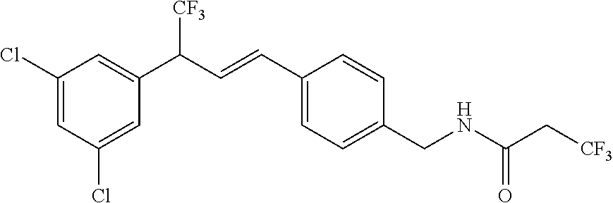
C1(Cl)=CC(Cl)=CC(C(C=CC2=CC=C(CNC(C[CF3])=O)C=C2)[CF3])=C1
